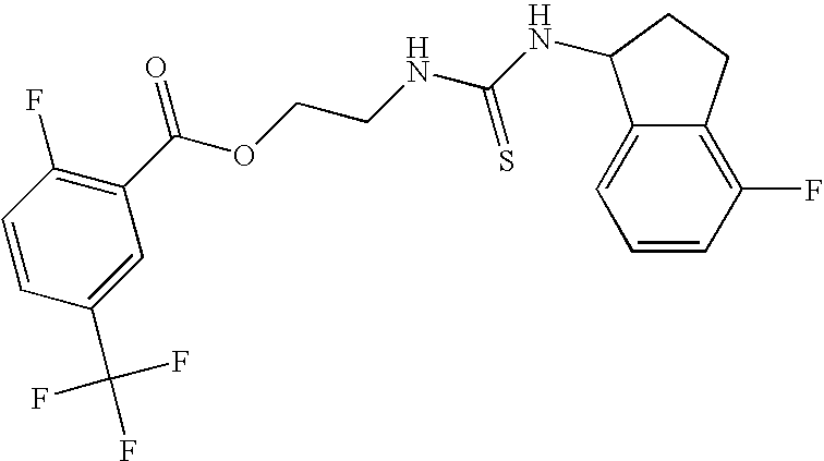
C1(F)=C(C(OCCNC(NC2C3=CC=CC(F)=C3CC2)=S)=O)C=C(C(F)(F)F)C=C1
